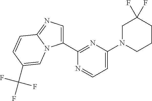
C1(C2=NC(N3CCCC(F)(F)C3)=CC=N2)=CN=C2N1C=C(C(F)(F)F)C=C2
